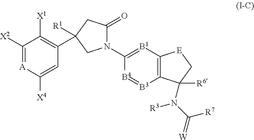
C1([X2])=[A]C([X4])=CC(C2([R1])CC(=O)N(C3=[B1]C4=C([B3]=[B4]3)C([R6])(N(C(=[W])[R7])[R3])C[E]4)C2)=C1[X1]
